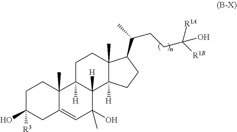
C1C([R3])(O)CC2=CC(O)(C)C3([H])C([H])(C2(C)C1)CCC1(C)C3([H])CCC1C(C)CCC([R1B])([R1A])O
